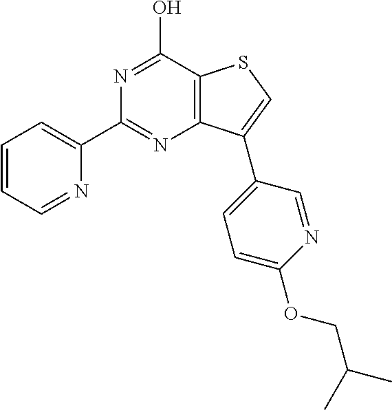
N1=C(O)C2=C(N=C1C1=CC=CC=N1)C(C1=CC=C(OCC(C)C)N=C1)=CS2
